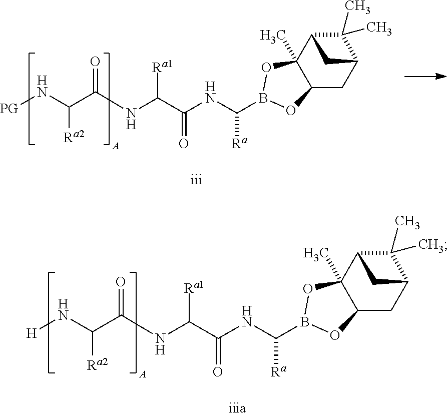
C(C(NC(C(NC([Ra])B1OC2(C)C(CC3C(C)(C)C2C3)O1)=O)[Ra1])=O)(N[PG])[Ra2].C(C(NC(C(NC([Ra])B1OC2(C)C(CC3C(C)(C)C2C3)O1)=O)[Ra1])=O)(N[H])[Ra2]
